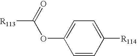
[R113]C(=O)OC1=CC=C([R114])C=C1
